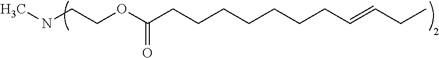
C(COC(CCCCCCCC=CCC)=O)NC
